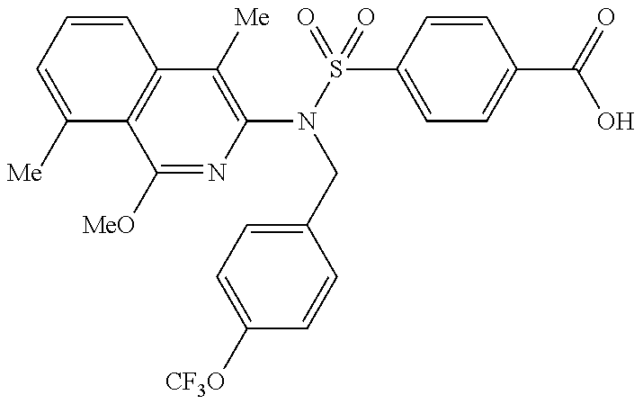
C1([Me])=CC=CC2=C1C([MeO])=NC(N(CC1=CC=C([CF3O])C=C1)S(C1=CC=C(C(O)=O)C=C1)(=O)=O)=C2[Me]
